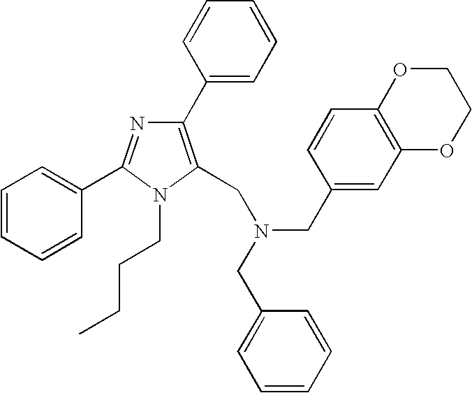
C1(C2=CC=CC=C2)=C(CN(CC2=CC3=C(C=C2)OCCO3)CC2=CC=CC=C2)N(CCCC)C(C2=CC=CC=C2)=N1
